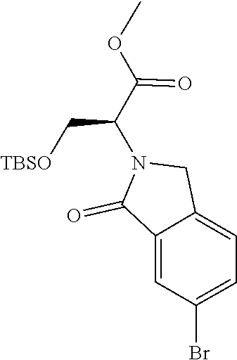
C1(Br)=CC=C2C(=C1)C(=O)N(C(C(OC)=O)C[TBSO])C2
